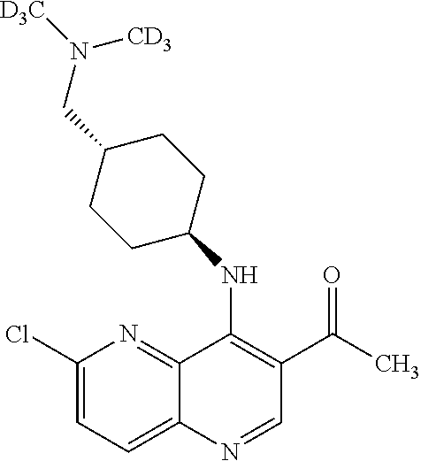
C1(Cl)=CC=C2C(=N1)C(NC1CCC(CN([D3C])[CD3])CC1)=C(C(=O)C)C=N2
